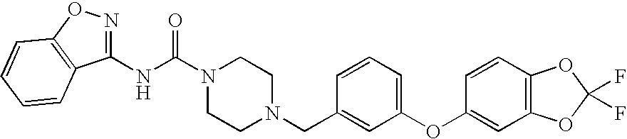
N(C(N1CCN(CC2=CC(OC3=CC4=C(C=C3)OC(F)(F)O4)=CC=C2)CC1)=O)C1=NOC2=C1C=CC=C2
